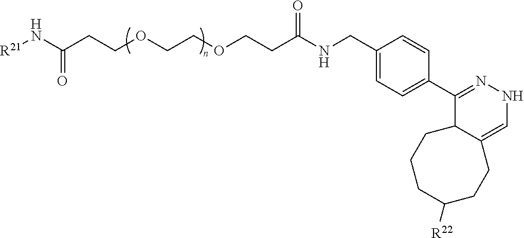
[R21]NC(CCOCCOCCC(NCC1=CC=C(C2=NNC=C3C2CCCC([R22])CC3)C=C1)=O)=O
